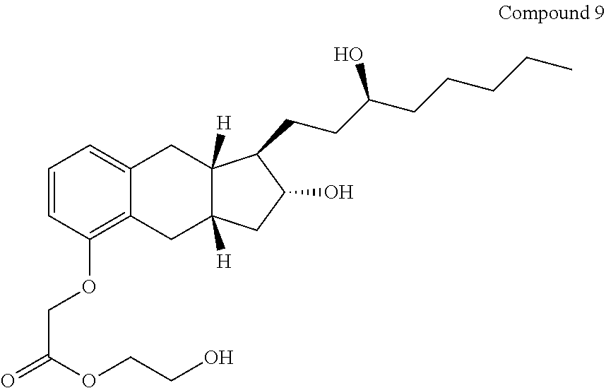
C1=CC(OCC(=O)OCCO)=C2C(=C1)CC1([H])C([H])(C2)CC(O)C1CCC(CCCCC)O
